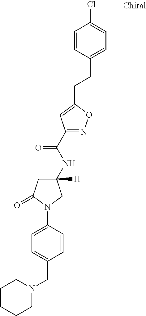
C1CCCN(CC2=CC=C(N3C(=O)CC(NC(C4=NOC(CCC5=CC=C(Cl)C=C5)=C4)=O)([H])C3)C=C2)C1
